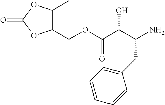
C1(COC(C(C(N)CC2=CC=CC=C2)O)=O)=C(C)OC(=O)O1
